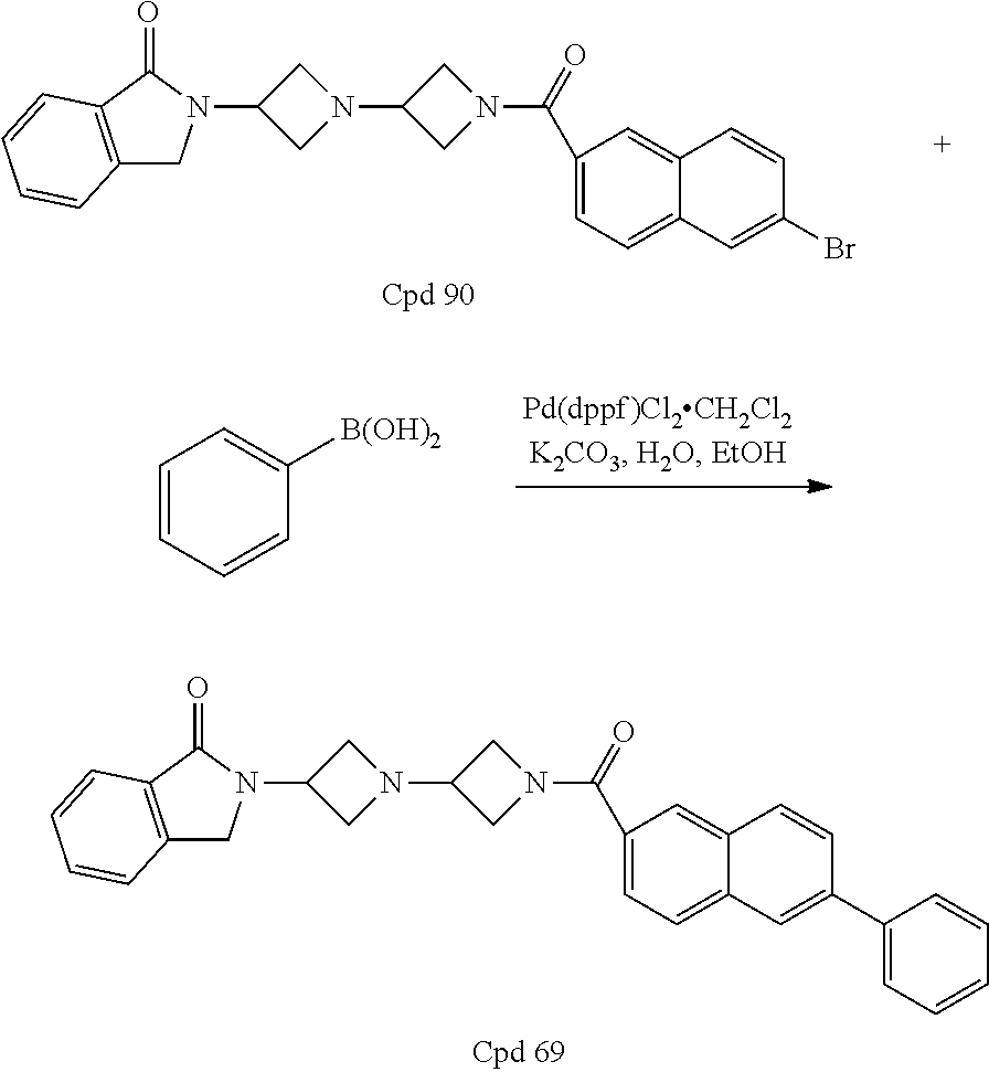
O=C1C2=C(CN1C1CN(C3CN(C(=O)C4=CC=C5C(=C4)C=CC(C4=CC=CC=C4)=C5)C3)C1)C=CC=C2.O=C1C2=C(CN1C1CN(C3CN(C(=O)C4=CC=C5C(=C4)C=CC(Br)=C5)C3)C1)C=CC=C2.C1=CC=CC([B(OH)2])=C1
